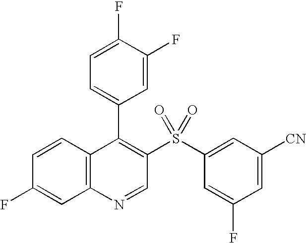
C12=C(C=CC(F)=C1)C(C1=CC=C(F)C(F)=C1)=C(S(C1=CC([CN])=CC(F)=C1)(=O)=O)C=N2
